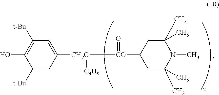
C1([t-Bu])=CC([CH2C]([CO](=O)C2CC(C)(C)N(C)C(C)(C)C2)[C4H9])=CC([t-Bu])=C1O
